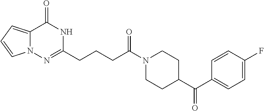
N12C(=CC=C1)C(=O)NC(CCCC(N1CCC(C(C3=CC=C(F)C=C3)=O)CC1)=O)=N2
